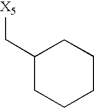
C1(C[X5])CCCCC1
